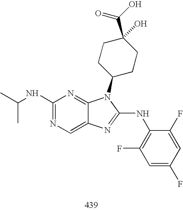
C1(NC(C)C)=NC=C2C(=N1)N(C1CCC(C(=O)O)(O)CC1)C(NC1=C(F)C=C(F)C=C1F)=N2
